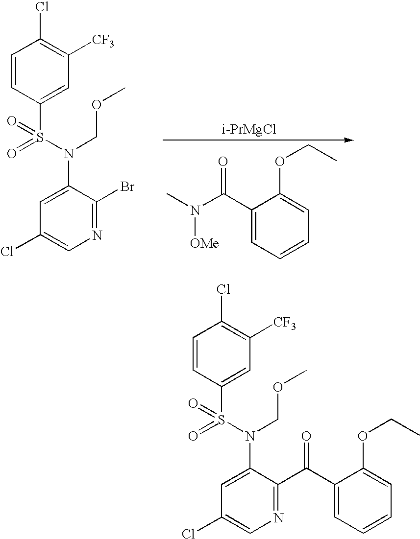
C1=CC(S(N(C2=CC(Cl)=CN=C2C(C2=CC=CC=C2OCC)=O)COC)(=O)=O)=CC([CF3])=C1Cl.C1=CC(S(N(C2=CC(Cl)=CN=C2Br)COC)(=O)=O)=CC([CF3])=C1Cl.C1(C(N(C)[OMe])=O)=CC=CC=C1OCC.[i-PrMgCl]
